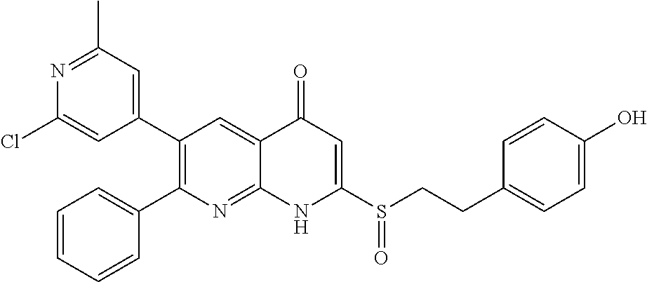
N1=C(C)C=C(C2=C(C3=CC=CC=C3)N=C3C(=C2)C(=O)C=C(S(CCC2=CC=C(O)C=C2)=O)N3)C=C1Cl
